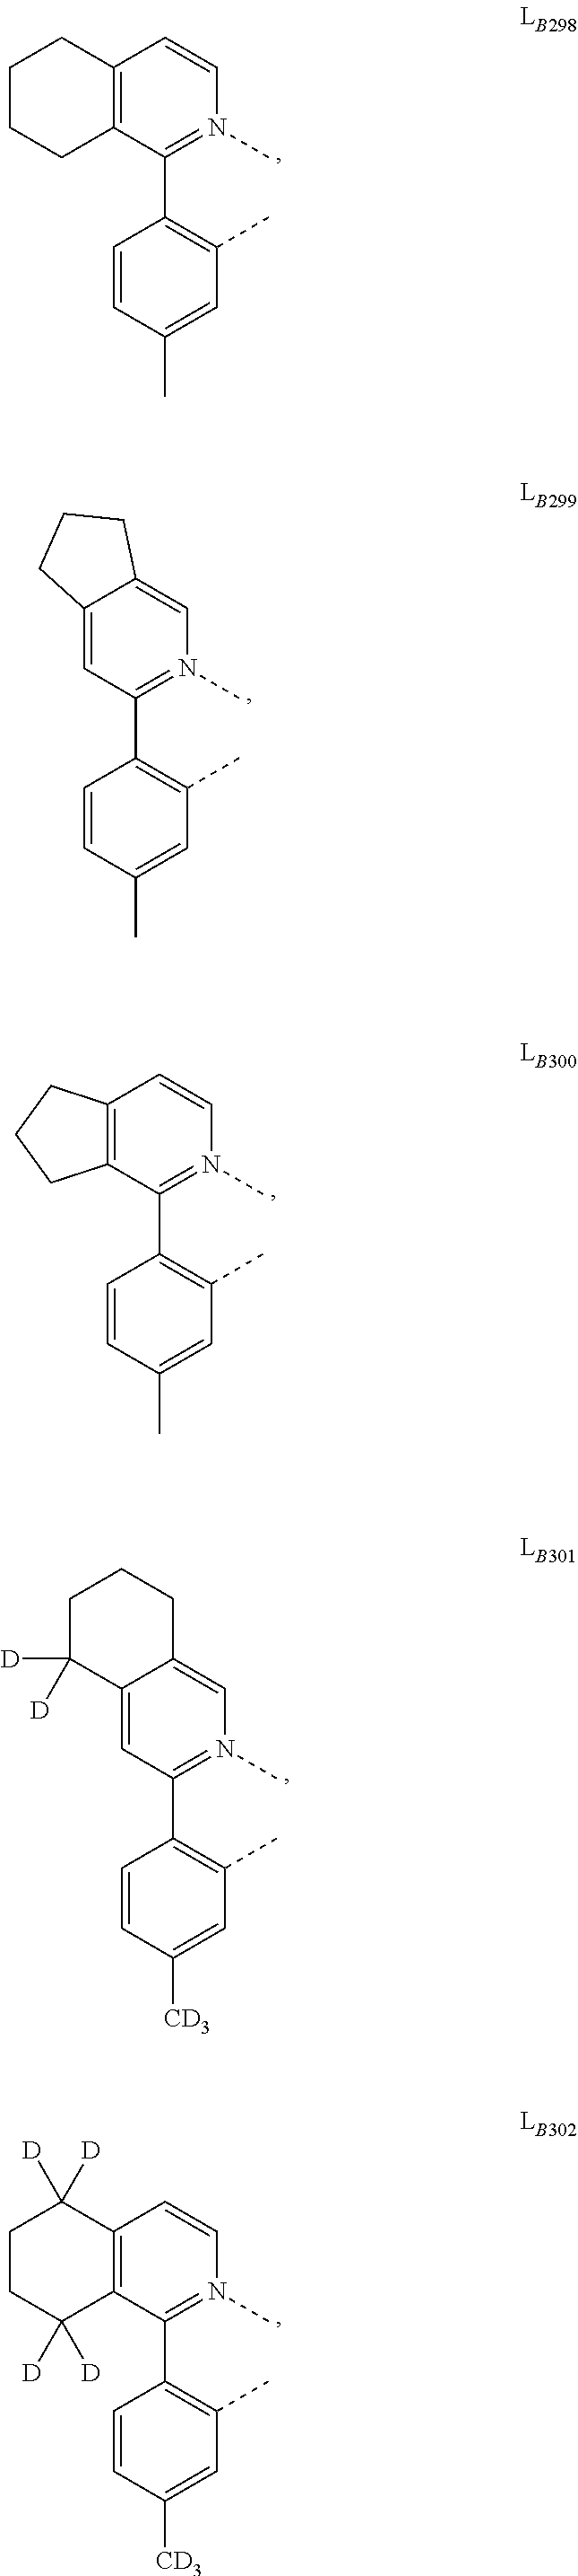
C12=C(C(C3=C(C)C=C(C)C=C3)=N(C)C=C1)CCCC2.C12=CC(C3=C(C)C=C(C)C=C3)=N(C)C=C1CCC2.C12=C(C(C3=C(C)C=C(C)C=C3)=N(C)C=C1)CCC2.C12=CC(C3=C(C)C=C([CD3])C=C3)=N(C)C=C1CCCC2([D])[D].C12=C(C(C3=C(C)C=C([CD3])C=C3)=N(C)C=C1)C([D])([D])CCC2([D])[D]
